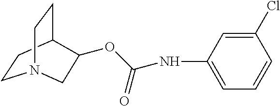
C1CC2CCN1CC2OC(NC1=CC=CC(Cl)=C1)=O
